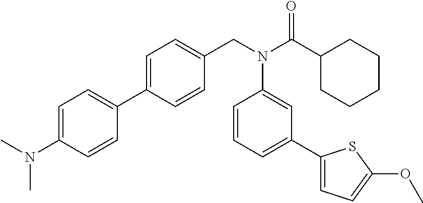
C1=C(C2=CC=C(N(C)C)C=C2)C=CC(CN(C(C2CCCCC2)=O)C2=CC(C3=CC=C(OC)S3)=CC=C2)=C1
